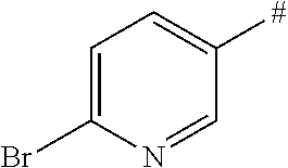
C1=C(Br)N=CC([#])=C1
